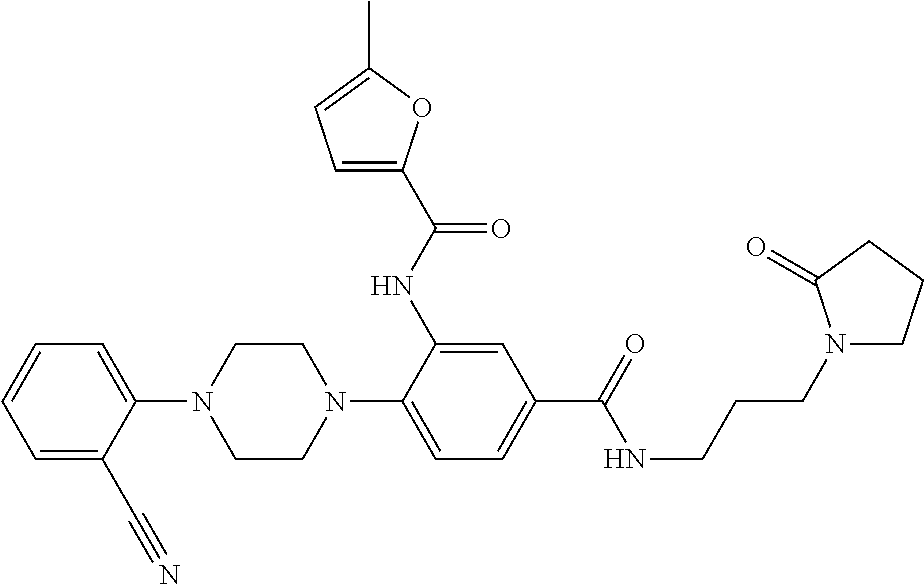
C1=CC=C(C#N)C(N2CCN(C3=CC=C(C(=O)NCCCN4CCCC4=O)C=C3NC(C3=CC=C(C)O3)=O)CC2)=C1
